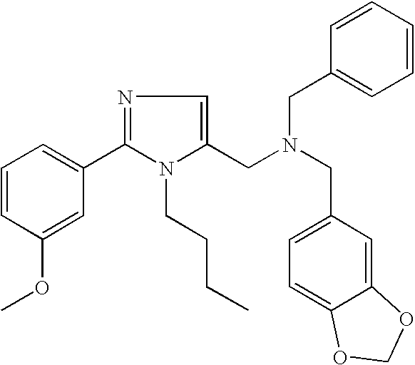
C1=CC(OC)=CC(C2=NC=C(CN(CC3=CC=C4C(=C3)OCO4)CC3=CC=CC=C3)N2CCCC)=C1
